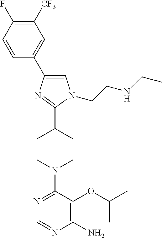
C1=C(C2=CC([CF3])=C(F)C=C2)N=C(C2CCN(C3=NC=NC(N)=C3OC(C)C)CC2)N1CCNCC
